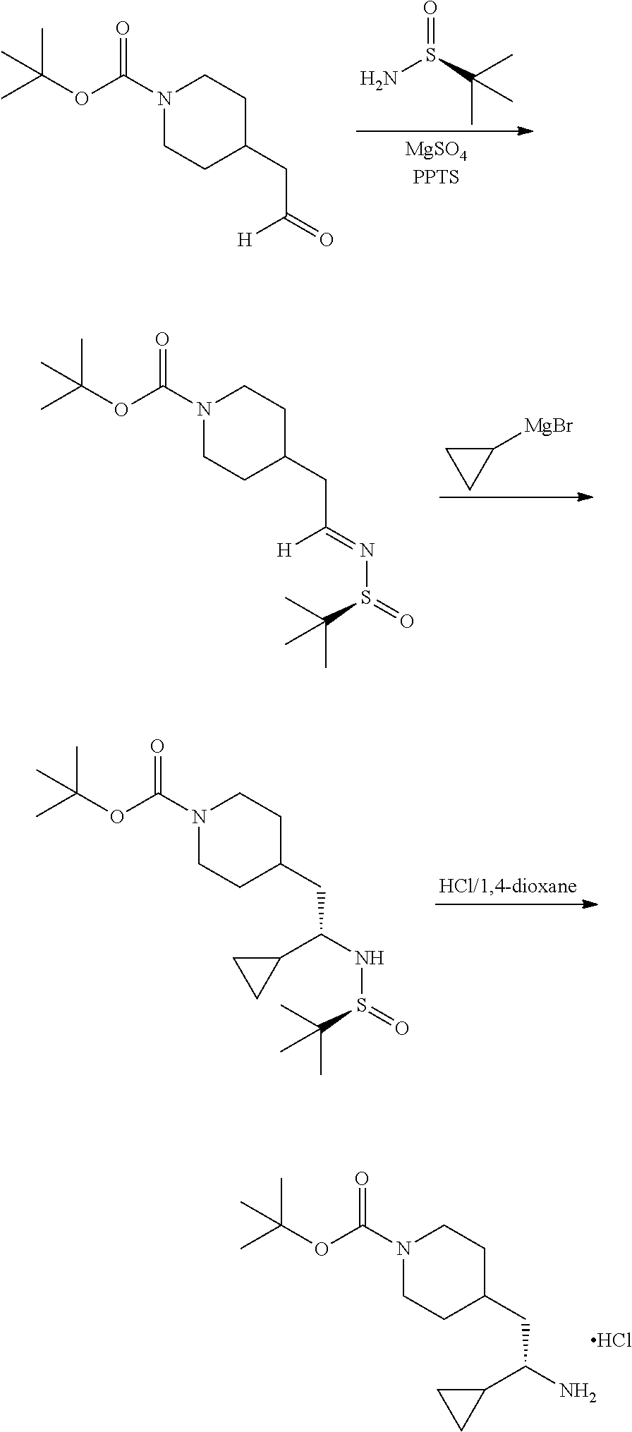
NS(C(C)(C)C)=O.N1(C(OC(C)(C)C)=O)CCC(CC(=O)[H])CC1.C1([MgBr])CC1.N1(C(OC(C)(C)C)=O)CCC(CC(=NS(=O)C(C)(C)C)[H])CC1.N1(C(OC(C)(C)C)=O)CCC(CC(NS(=O)C(C)(C)C)C2CC2)CC1.N1(C(OC(C)(C)C)=O)CCC(CC(N)C2CC2)CC1.Cl
